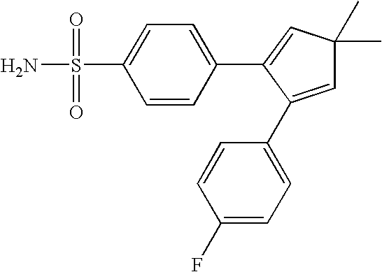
C1=C(C2=CC=C(F)C=C2)C(C2=CC=C(S(N)(=O)=O)C=C2)=CC1(C)C
